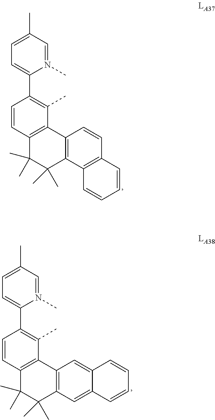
N1(C)=CC(C)=CC=C1C1=C(C)C2=C(C=C1)C(C)(C)C(C)(C)C1=C2C=CC2=C1C=CC=C2.N1(C)=CC(C)=CC=C1C1=C(C)C2=C(C=C1)C(C)(C)C(C)(C)C1=C2C=C2C(=C1)C=CC=C2
